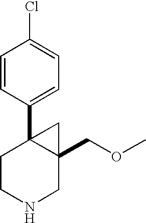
C1=CC(C23CCNCC2(COC)C3)=CC=C1Cl
